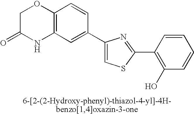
C1C(=O)NC2=C(O1)C=CC(C1=CSC(C3=C(O)C=CC=C3)=N1)=C2
